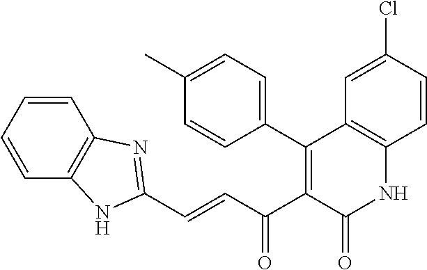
C1=CC=CC2=C1N=C(C=CC(C1=C(C3=CC=C(C)C=C3)C3=C(NC1=O)C=CC(Cl)=C3)=O)N2
